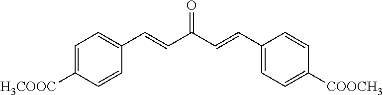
C1=CC(C=CC(=O)C=CC2=CC=C([H3COOC])C=C2)=CC=C1[COOCH3]
